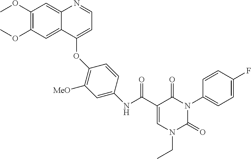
C1(OC)=C(OC)C=C2C(=C1)N=CC=C2OC1=C([MeO])C=C(NC(C2=CN(CC)C(=O)N(C3=CC=C(F)C=C3)C2=O)=O)C=C1
